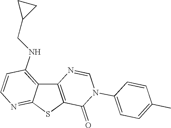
C12=C(SC3=NC=CC(NCC4CC4)=C13)C(=O)N(C1=CC=C(C)C=C1)C=N2
